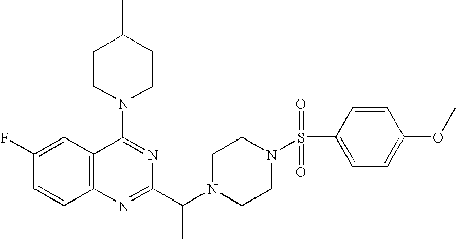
C12=C(C=C(F)C=C1)C(N1CCC(C)CC1)=NC(C(N1CCN(S(=O)(=O)C3=CC=C(OC)C=C3)CC1)C)=N2
